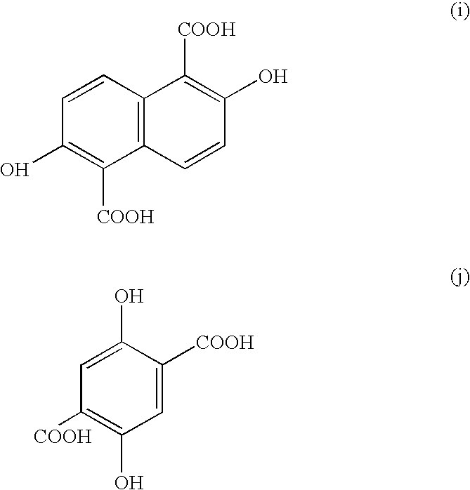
C1(O)=C([COOH])C2=C(C=C1)C([COOH])=C(O)C=C2.C1([COOH])=C(O)C=C([COOH])C(O)=C1
